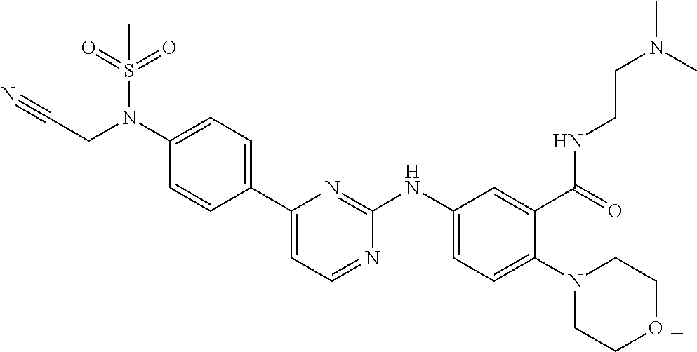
C1(N(CC#N)S(=O)(=O)C)=CC=C(C2=CC=NC(NC3=CC=C(N4CCOCC4)C(C(NCCN(C)C)=O)=C3)=N2)C=C1
